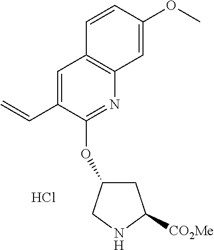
C1(C=C)=CC2=C(N=C1OC1CC([CO2Me])NC1)C=C(OC)C=C2.Cl
